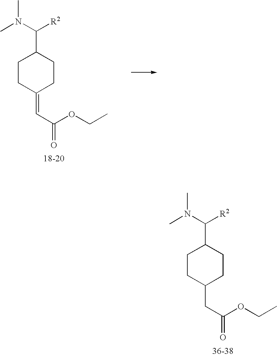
C1CC(=CC(OCC)=O)CCC1C(N(C)C)[R2].C1CC(CC(OCC)=O)CCC1C(N(C)C)[R2]
